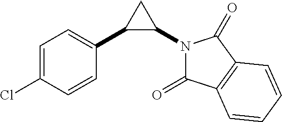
C1=C(Cl)C=CC(C2C(N3C(=O)C4=C(C3=O)C=CC=C4)C2)=C1
